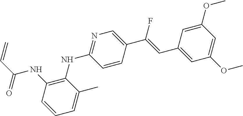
C1(C=C(C2=CN=C(NC3=C(NC(C=C)=O)C=CC=C3C)C=C2)F)=CC(OC)=CC(OC)=C1
